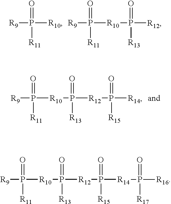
[R9]P([R10])(=O)[R11].[R9]P([R10]P([R12])(=O)[R13])(=O)[R11].[R9]P([R10]P([R12]P([R14])(=O)[R15])(=O)[R13])(=O)[R11].[R9]P([R10]P([R12]P([R14]P([R16])(=O)[R17])(=O)[R15])(=O)[R13])(=O)[R11]
